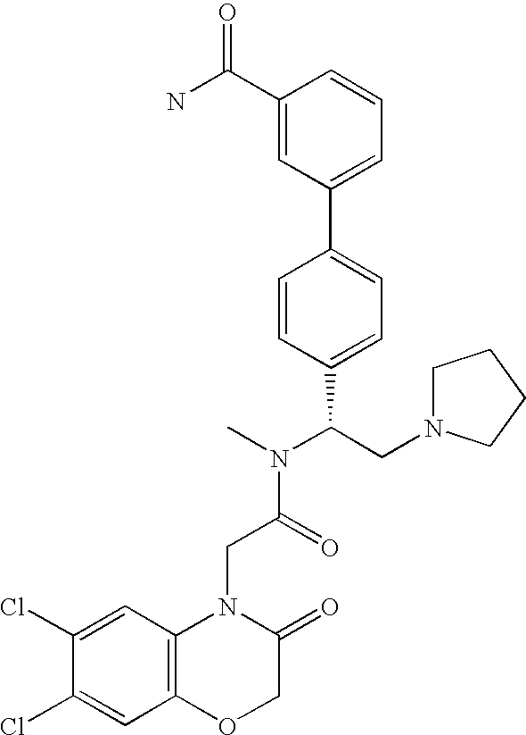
NC(C1=CC(C2=CC=C(C(CN3CCCC3)N(C)C(=O)CN3C4=C(OCC3=O)C=C(Cl)C(Cl)=C4)C=C2)=CC=C1)=O
